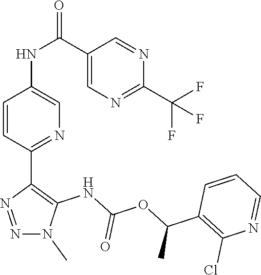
N1(C)C(NC(OC(C2=C(Cl)N=CC=C2)C)=O)=C(C2=NC=C(NC(C3=CN=C(C(F)(F)F)N=C3)=O)C=C2)N=N1
